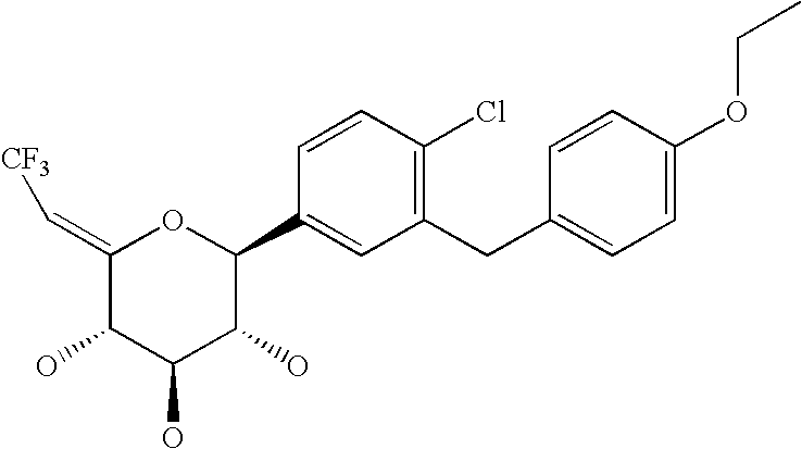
C1(=C[CF3])C(O)C(O)C(O)C(C2=CC(CC3=CC=C(OCC)C=C3)=C(Cl)C=C2)O1
